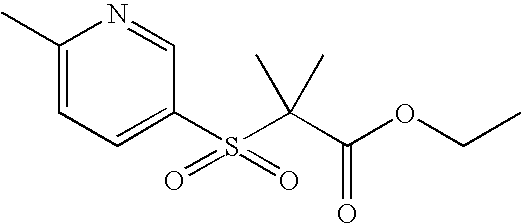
C1(C)=CC=C(S(C(C(OCC)=O)(C)C)(=O)=O)C=N1
